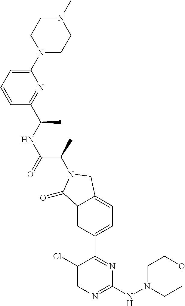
C1(=O)C2=CC(C3=NC(NN4CCOCC4)=NC=C3Cl)=CC=C2CN1C(C(=O)NC(C)C1=NC(N2CCN(C)CC2)=CC=C1)C
